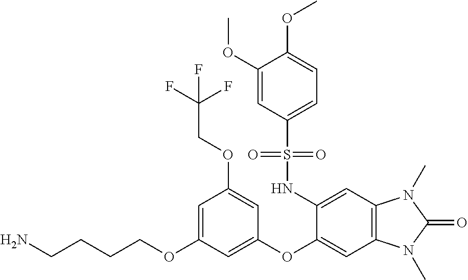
C1=C(OCCCCN)C=C(OC2=CC3=C(C=C2NS(C2=CC=C(OC)C(OC)=C2)(=O)=O)N(C)C(=O)N3C)C=C1OCC(F)(F)F
